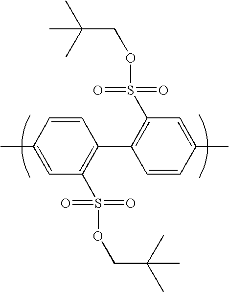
C1(C)=CC(S(OCC(C)(C)C)(=O)=O)=C(C2=C(S(OCC(C)(C)C)(=O)=O)C=C(C)C=C2)C=C1
